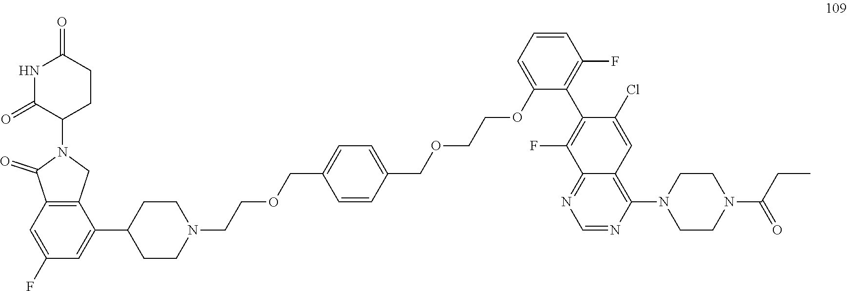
C1=C(COCCN2CCC(C3=CC(F)=CC4=C3CN(C3CCC(=O)NC3=O)C4=O)CC2)C=CC(COCCOC2=CC=CC(F)=C2C2=C(F)C3=NC=NC(N4CCN(C(CC)=O)CC4)=C3C=C2Cl)=C1
